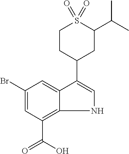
C1(Br)=CC(C(O)=O)=C2C(=C1)C(C1CC(C(C)C)S(=O)(=O)CC1)=CN2
